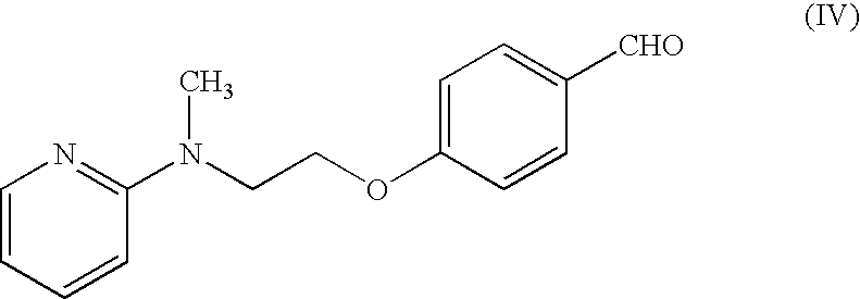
C1=CC=CC(N(C)CCOC2=CC=C([CHO])C=C2)=N1
